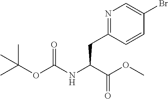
BrC1=CN=C(CC(C(=O)OC)NC(=O)OC(C)(C)C)C=C1
